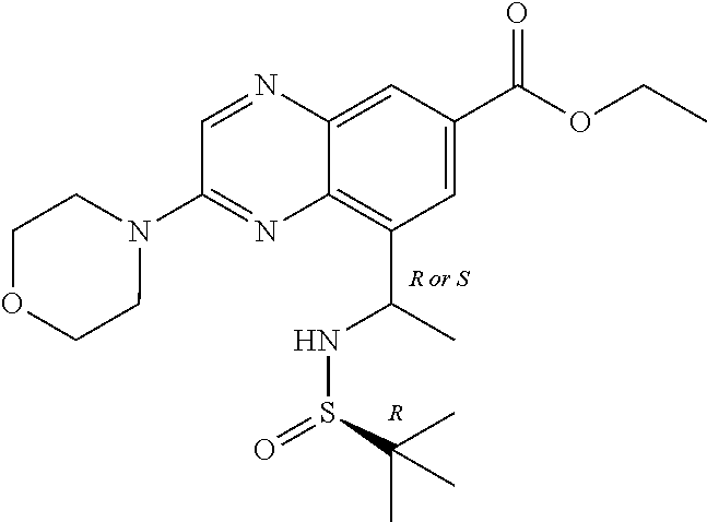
C1=C(C(OCC)=O)C=C2C(=C1C(NS(=O)C(C)(C)C)C)N=C(N1CCOCC1)C=N2.[R]
